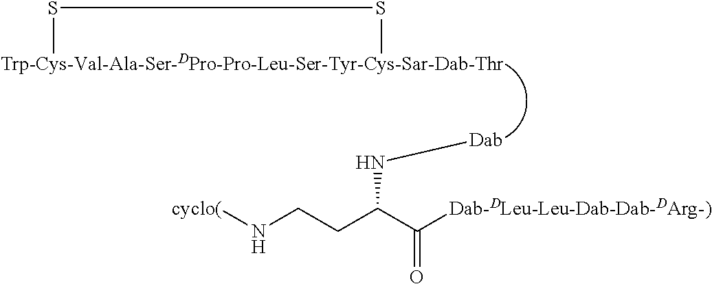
S(C)SC.N(C(CCN[cyclo(])C([Dab-DLeu-Leu-Dab-Dab-DArg-)])=O)[Dab]
